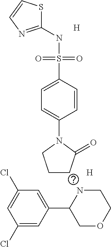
C1(NS(C2=CC=C(N3CCCC3=O)C=C2)(=O)=O)=NC=CS1.[H].[H].N1CCOCC1C1=CC(Cl)=CC(Cl)=C1
